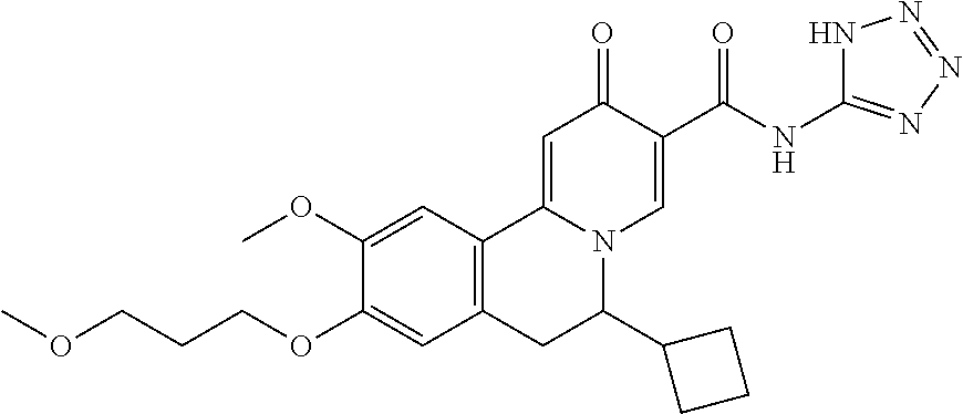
O(CCCOC1=CC2=C(C=C1OC)C1=CC(=O)C(C(NC3=NN=NN3)=O)=CN1C(C1CCC1)C2)C
